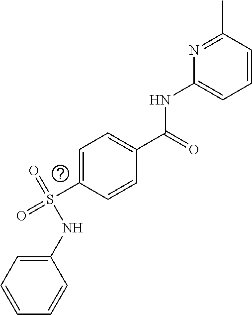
C1(NC(C2=CC=C(S(=O)(=O)NC3=CC=CC=C3)C=C2)=O)=CC=CC(C)=N1
